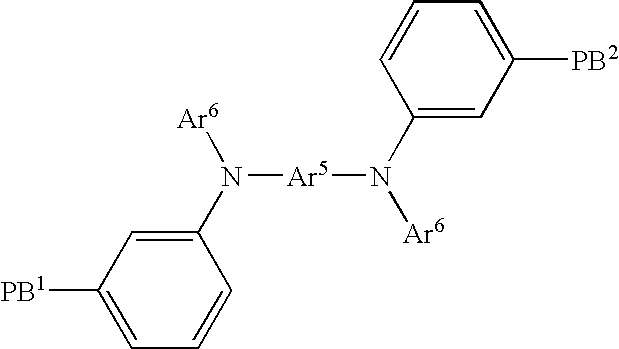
N([Ar5]N([Ar6])C1=CC([PB2])=CC=C1)(C1=CC([PB1])=CC=C1)[Ar6]
